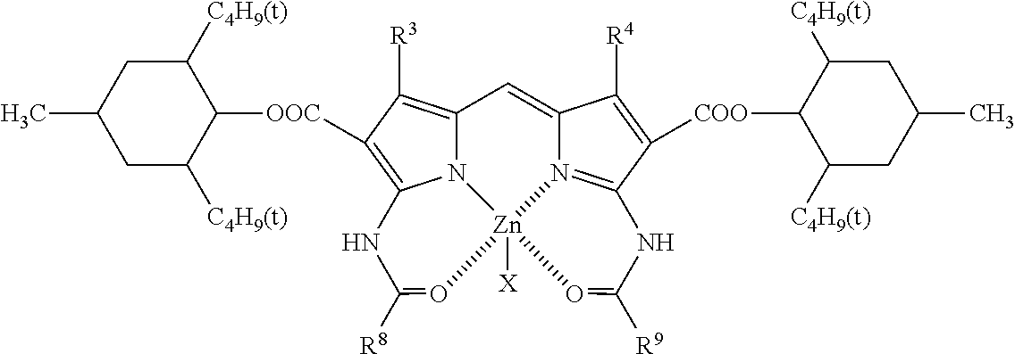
C1([C4H9(t)])CC(C)CC([C4H9(t)])C1[OOC]C1=C2N3C(=C1[R3])C=C1N4=C(C([COO]C5C([C4H9(t)])CC(C)CC5[C4H9(t)])=C1[R4])NC([R9])=O[Zn]34([X])O=C([R8])N2
